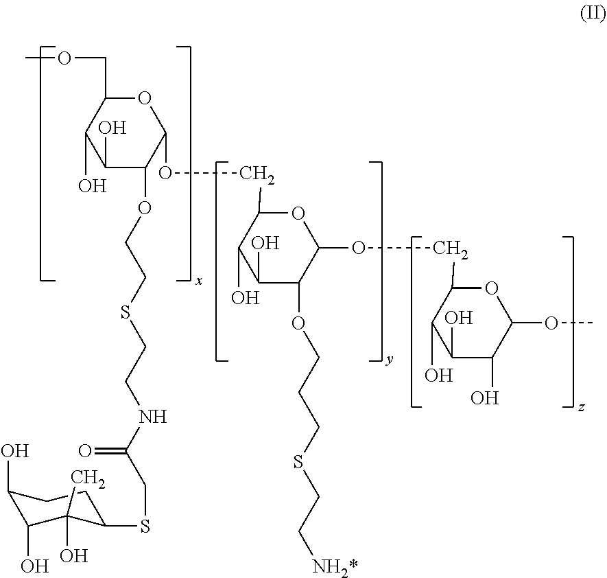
C1(O)C(OCCSCCNC(CSC2CCC(O)C(O)C2(C)O)=O)C(OCC2C(O)C(O)C(OCCCSCC[NH2*])C(OCC3C(O)C(O)C(O)C(OC)O3)O2)OC(COC)C1O
